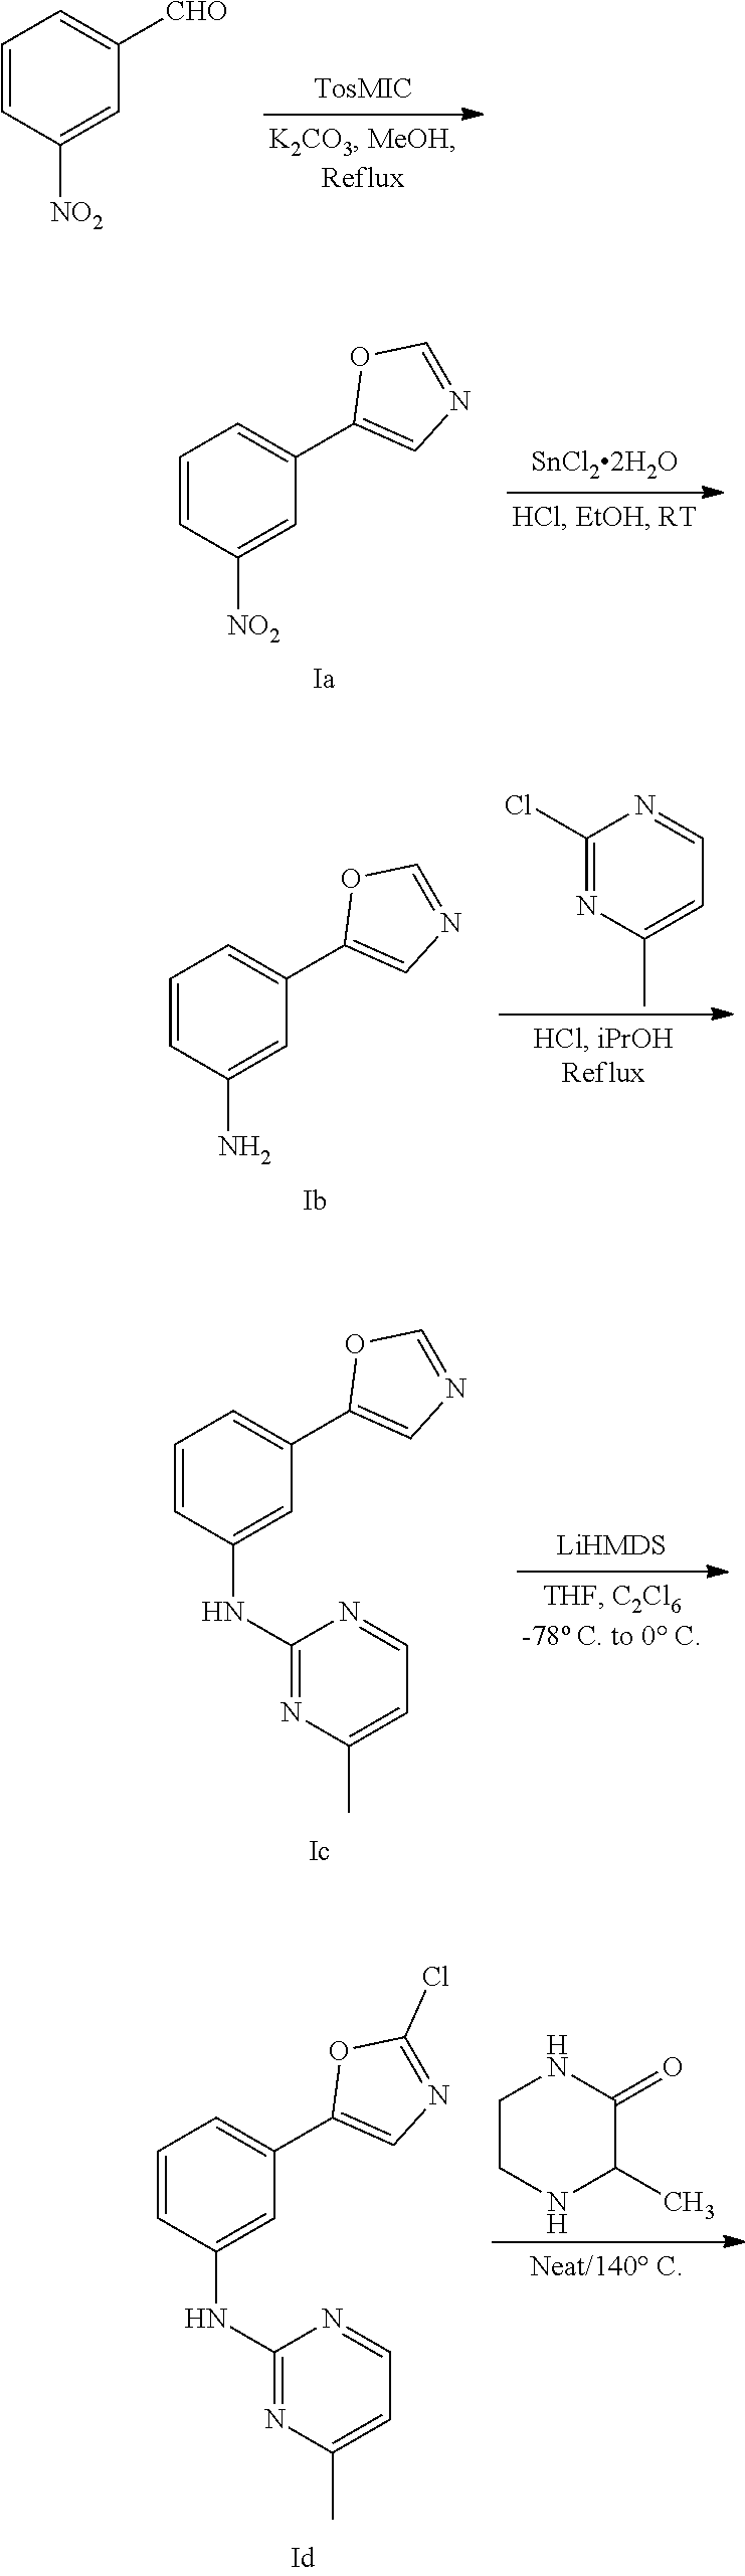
C1=CC([NO2])=CC([CHO])=C1.C1=CC([NO2])=CC(C2=CN=CO2)=C1.C1=CC(N)=CC(C2=CN=CO2)=C1.C1(Cl)=NC(C)=CC=N1.C1=CC(NC2=NC(C)=CC=N2)=CC(C2=CN=CO2)=C1.C1=CC(NC2=NC(C)=CC=N2)=CC(C2=CN=C(Cl)O2)=C1.C1CNC(C)C(=O)N1
